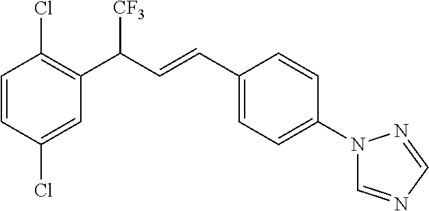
C1(C(C=CC2=CC=C(N3C=NC=N3)C=C2)[CF3])=C(Cl)C=CC(Cl)=C1
